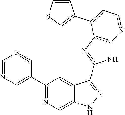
C1=NC=C(C2=NC=C3C(=C2)C(C2=NC4=C(N2)N=CC=C4C2=CSC=C2)=NN3)C=N1
